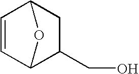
C1=CC2CC(CO)C1O2
